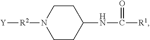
N1([R2][Y])CCC(NC([R1])=O)CC1
